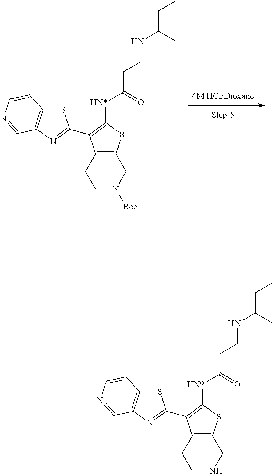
C1N([Boc])CC2=C(C1)C(C1=NC3=C(S1)C=CN=C3)=C([HN*]C(CCNC(CC)C)=O)S2.C1NCC2=C(C1)C(C1=NC3=C(S1)C=CN=C3)=C([HN*]C(CCNC(CC)C)=O)S2
